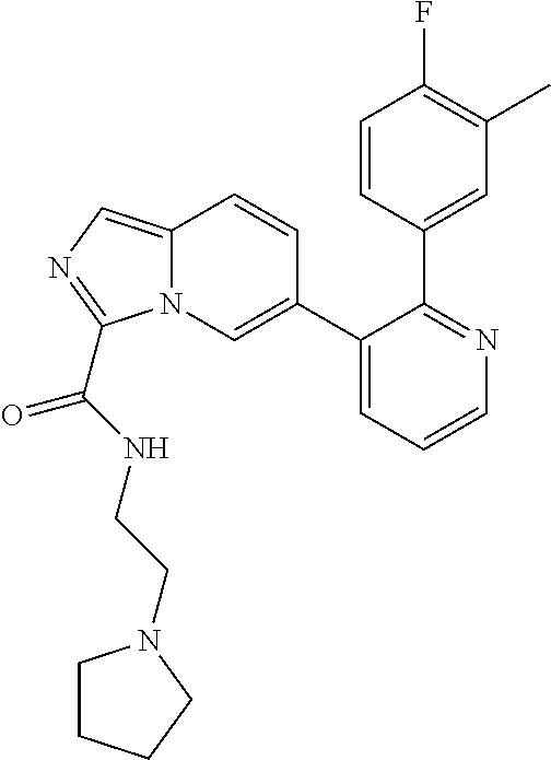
C1(C2=CN3C(=CN=C3C(NCCN3CCCC3)=O)C=C2)=CC=CN=C1C1=CC(C)=C(F)C=C1
